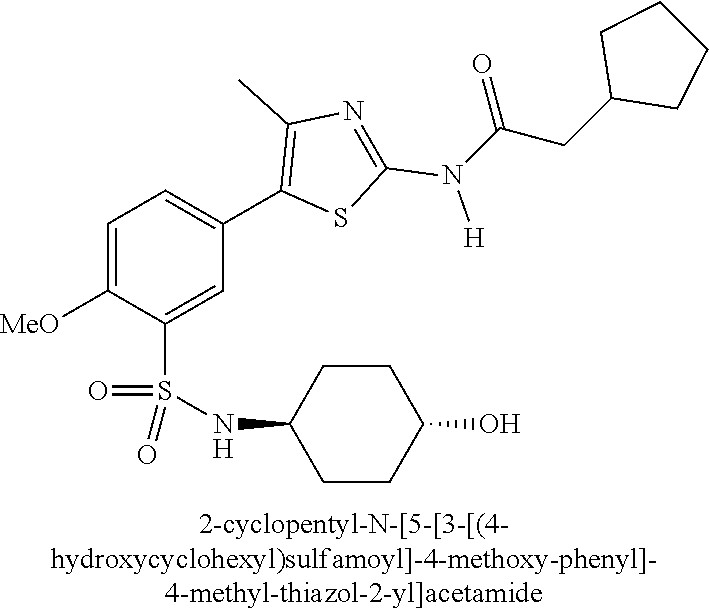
C1=C([MeO])C(S(NC2CCC(O)CC2)(=O)=O)=CC(C2=C(C)N=C(N([H])C(CC3CCCC3)=O)S2)=C1
